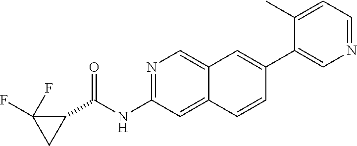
N1=C(NC(C2C(F)(F)C2)=O)C=C2C(=C1)C=C(C1=CN=CC=C1C)C=C2
